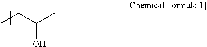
C(O)(CC)C
